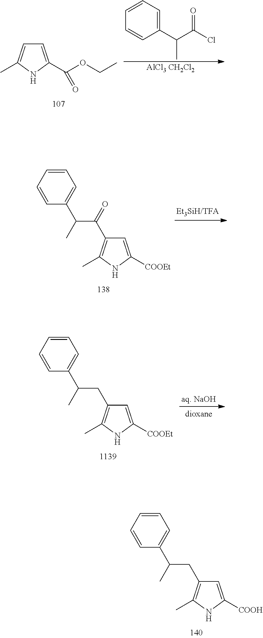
C1=CC=CC(C(CC2=C(C)NC([COOH])=C2)C)=C1.C1=CC=CC(C(C(=O)C2=C(C)NC([COOEt])=C2)C)=C1.C1=CC=CC(C(CC2=C(C)NC([COOEt])=C2)C)=C1.C1=CC=C(C(C(Cl)=O)C)C=C1.[AlCl3 CH2Cl2].C1=C(C(OCC)=O)NC(C)=C1
